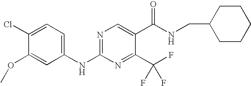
C1(Cl)=CC=C(NC2=NC=C(C(NCC3CCCCC3)=O)C(C(F)(F)F)=N2)C=C1OC
